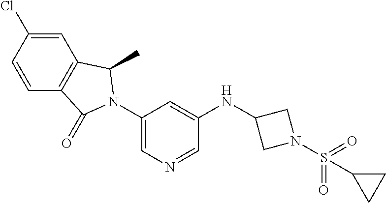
C1=CC(Cl)=CC2=C1C(=O)N(C1=CN=CC(NC3CN(S(=O)(=O)C4CC4)C3)=C1)C2C
